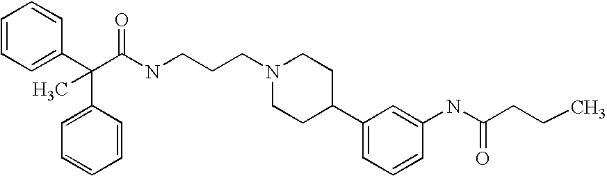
C1=CC=C(C(C(NCCCN2CCC(C3=CC=CC(NC(CCC)=O)=C3)CC2)=O)(C)C2=CC=CC=C2)C=C1
